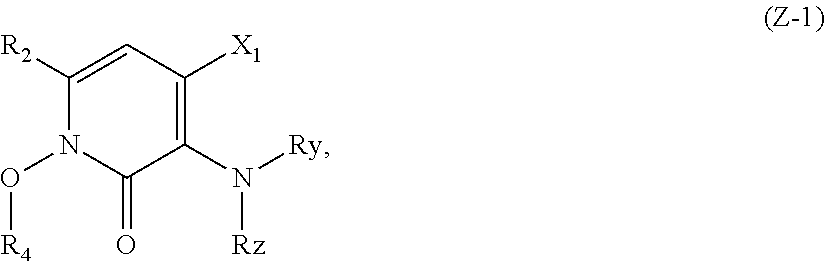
N(C1=C([X1])C=C([R2])N(O[R4])C1=O)([Rz])[Ry]
